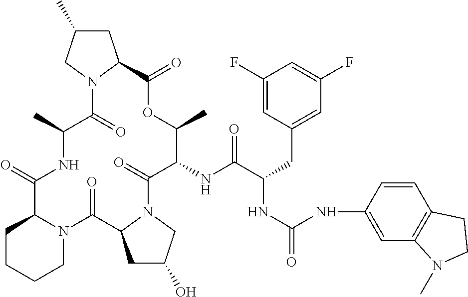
C1CCCN2C1C(=O)NC(C)C(=O)N1C(CC(C)C1)C(=O)OC(C)C(NC(C(CC1=CC(F)=CC(F)=C1)NC(=O)NC1=CC3=C(C=C1)CCN3C)=O)C(=O)N1C(C2=O)CC(O)C1
